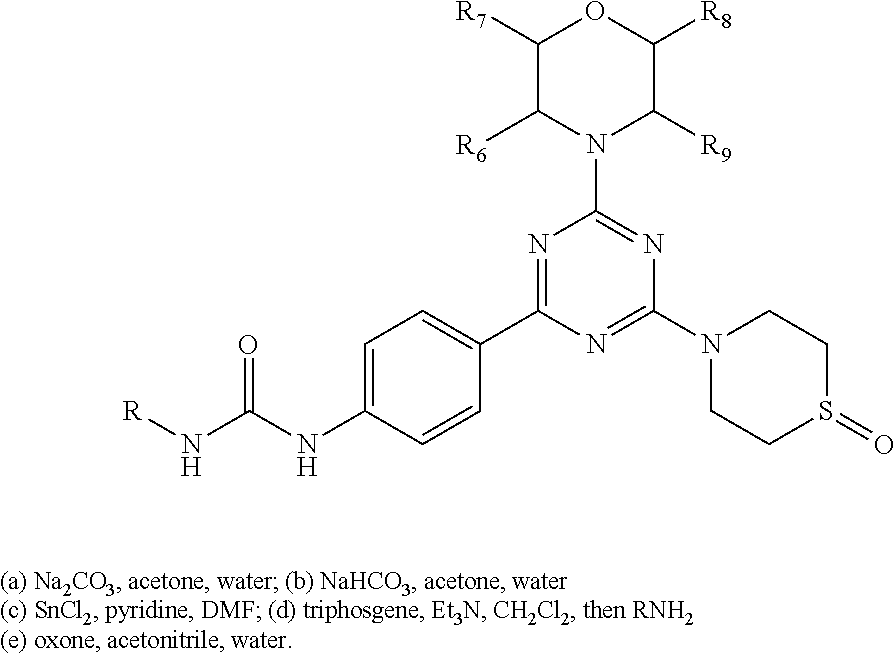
N1=C(C2=CC=C(NC(N[R])=O)C=C2)N=C(N2CCS(=O)CC2)N=C1N1C([R6])C([R7])OC([R8])C1[R9]
